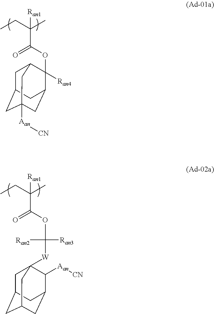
[Ran1]C(C)(CC)C(=O)OC1([Ran4])C2CC3([Aan][CN])CC(CC1C3)C2.[Ran1]C(C)(CC)C(=O)OC([W]C12CC3CC(CC(C1[Aan][CN])C3)C2)([Ran3])[Ran2]
